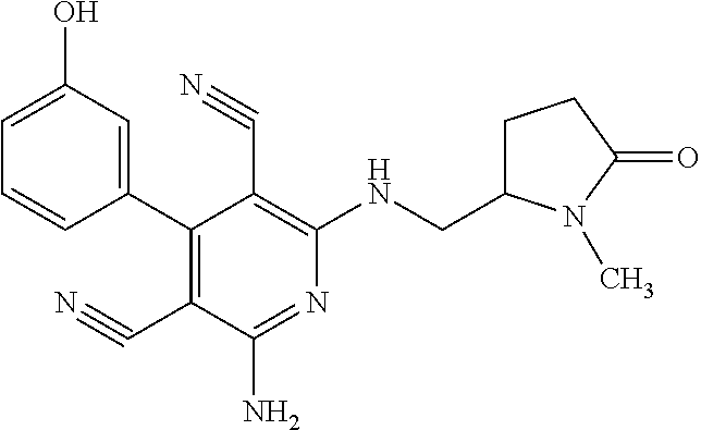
C1(C2=C(C#N)C(N)=NC(NCC3CCC(=O)N3C)=C2C#N)=CC(O)=CC=C1
